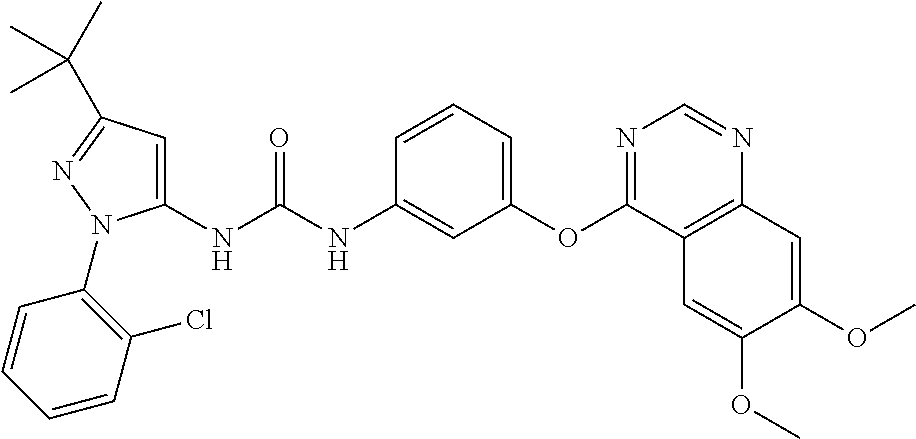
C1(NC(NC2=CC(OC3=NC=NC4=C3C=C(OC)C(OC)=C4)=CC=C2)=O)=CC(C(C)(C)C)=NN1C1=C(Cl)C=CC=C1
